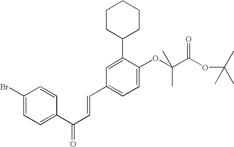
C1(Br)=CC=C(C(C=CC2=CC=C(OC(C(OC(C)(C)C)=O)(C)C)C(C3CCCCC3)=C2)=O)C=C1
